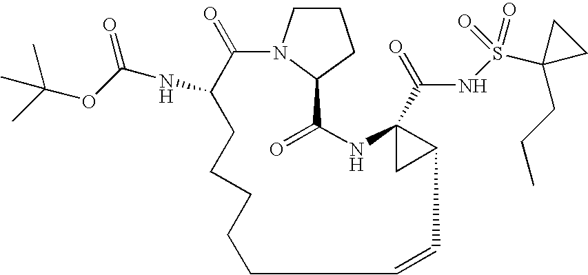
C1CN2C(C1)C(=O)NC1(C(=O)NS(C3(CCC)CC3)(=O)=O)CC1C=CCCCCCC(NC(=O)OC(C)(C)C)C2=O
